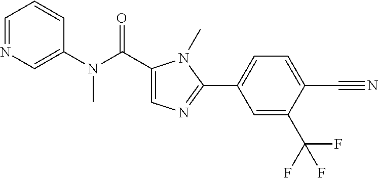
C1=CC=NC=C1N(C(C1=CN=C(C2=CC=C(C#N)C(C(F)(F)F)=C2)N1C)=O)C
